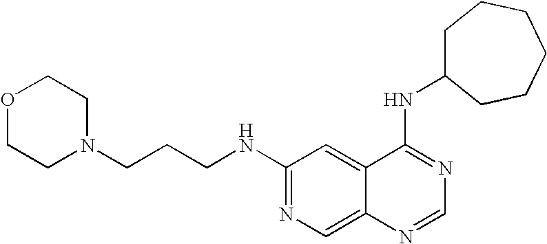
C1(NCCCN2CCOCC2)=NC=C2C(=C1)C(NC1CCCCCC1)=NC=N2
